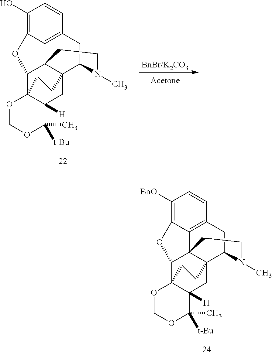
C1(O)=C2C3=C(C=C1)CC1N(C)CCC34C(O2)C23OCOC(C)([t-Bu])C2([H])CC14CC3.[BnBr/K2CO3].[Acetone].C1([BnO])=C2C3=C(C=C1)CC1N(C)CCC34C(O2)C23OCOC(C)([t-Bu])C2([H])CC14CC3
